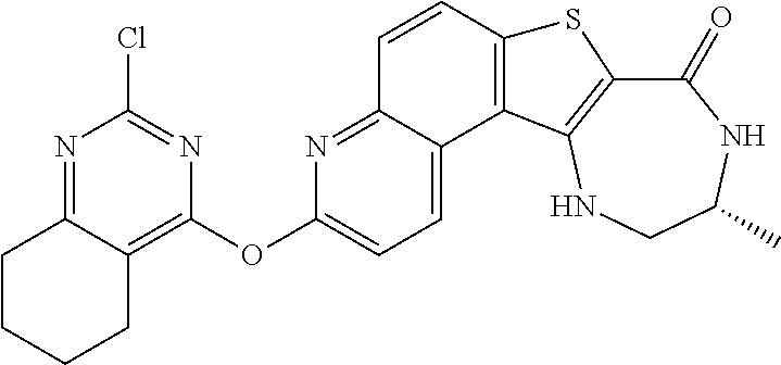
C1(=O)C2=C(NCC(C)N1)C1=C(S2)C=CC2=NC(OC3=C4C(=NC(Cl)=N3)CCCC4)=CC=C12
